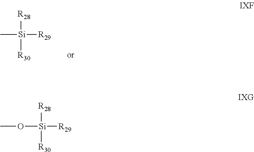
C[Si]([R28])([R30])[R29].O([Si]([R28])([R30])[R29])C
